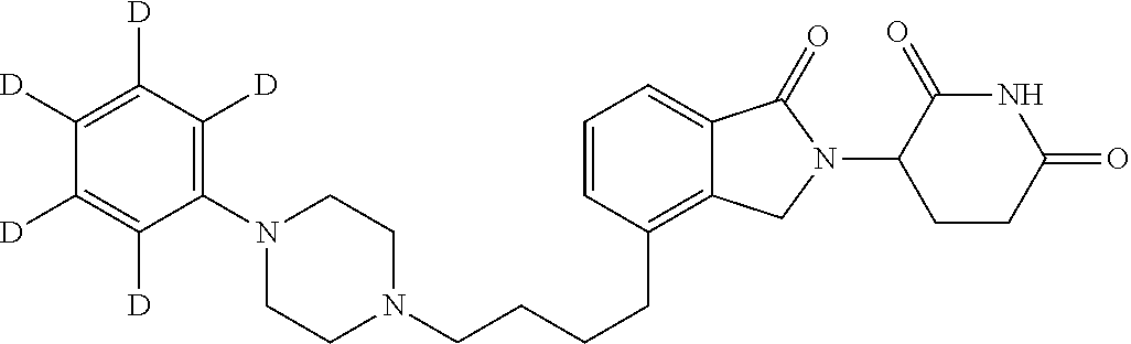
C(CCC1=C2C(=CC=C1)C(=O)N(C1C(=O)NC(=O)CC1)C2)CN1CCN(C2=C([D])C([D])=C([D])C([D])=C2[D])CC1
